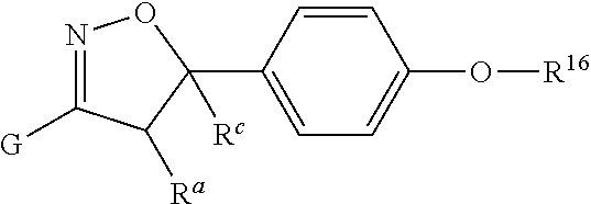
N1=C([G])C([Ra])C(C2=CC=C(O[R16])C=C2)([Rc])O1
